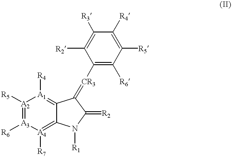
[A2]1([R5])=[A3]([R6])[A4]([R7])=C2C(=[A1]1[R4])C(=[CR3]C1=C([R6])C([R5])=C([R4])C([R3])=C1[R2])C(=[R2])N2[R1]
